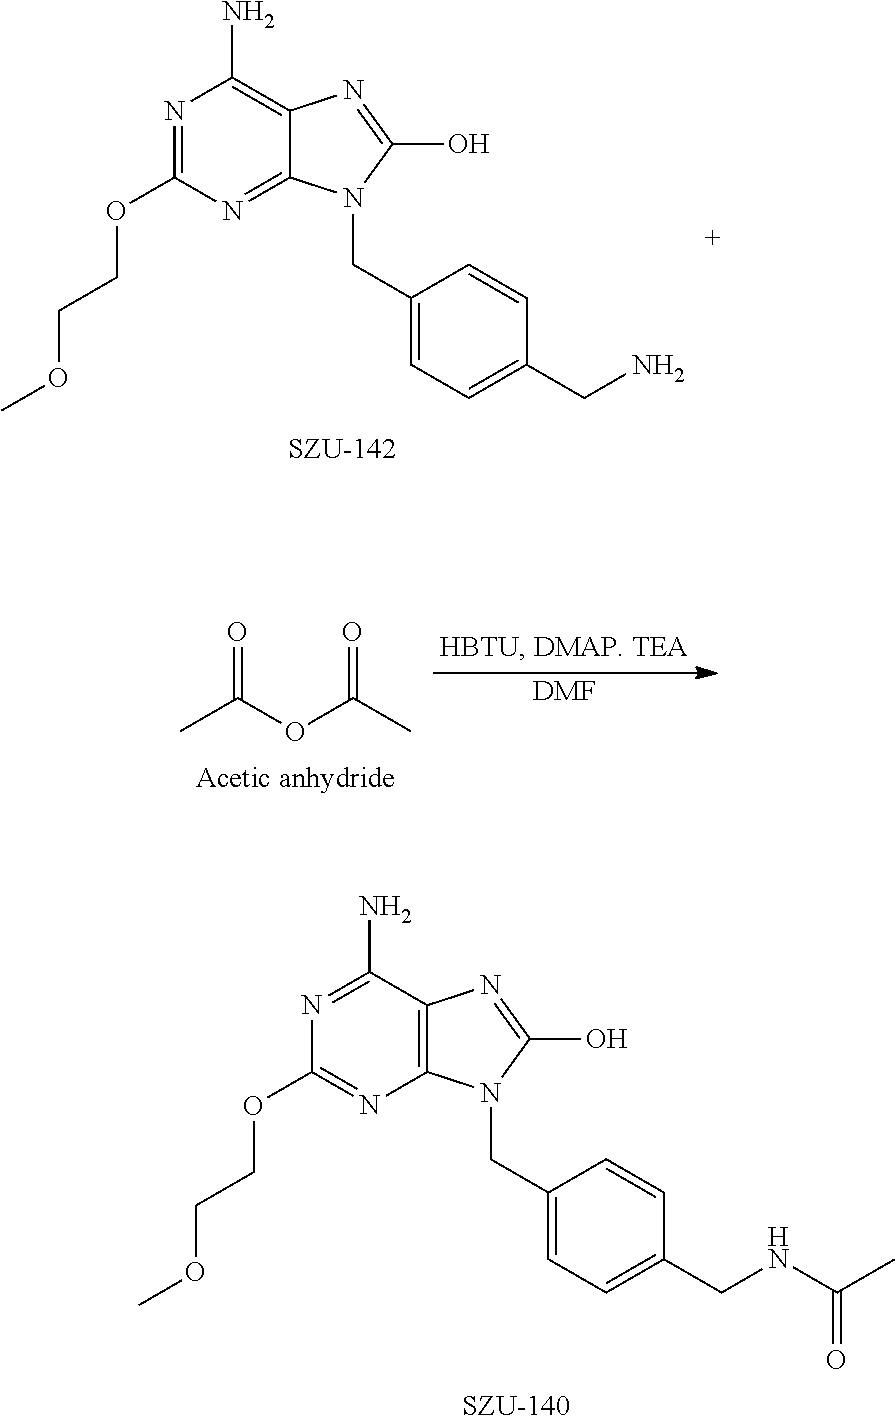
N1=C(OCCOC)N=C2C(=C1N)N=C(O)N2CC1=CC=C(CN)C=C1.O=C(OC(=O)C)C.[DMF].N1=C(N)C2=C(N=C1OCCOC)N(CC1=CC=C(CNC(C)=O)C=C1)C(O)=N2
